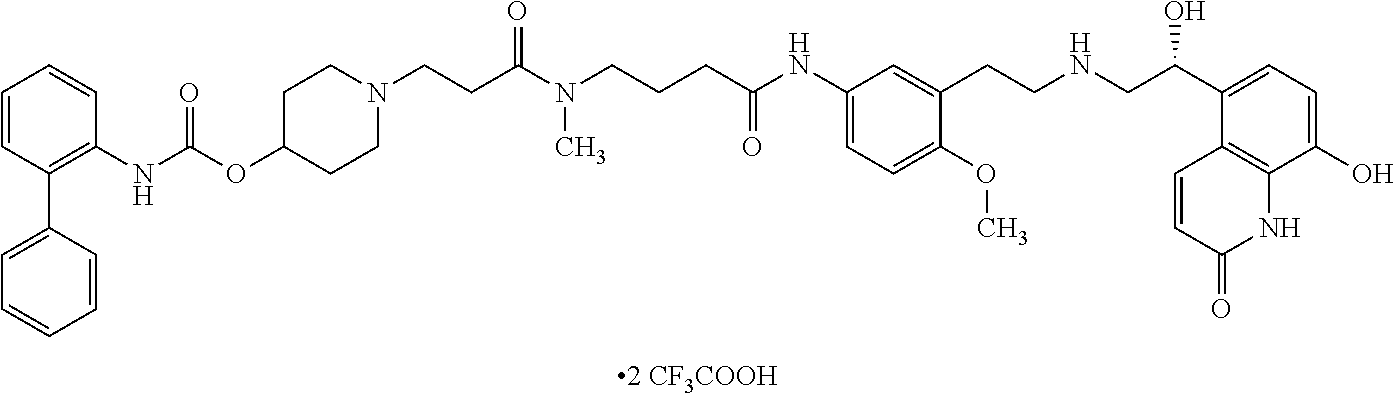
C1=CC(C2=CC=CC=C2)=C(NC(=O)OC2CCN(CCC(N(CCCC(NC3=CC=C(OC)C(CCNCC(C4=CC=C(O)C5=C4C=CC(=O)N5)O)=C3)=O)C)=O)CC2)C=C1
